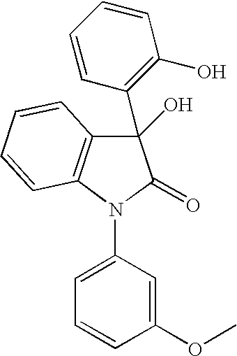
C1=CC(C2(O)C3=C(N(C4=CC=CC(OC)=C4)C2=O)C=CC=C3)=C(O)C=C1
